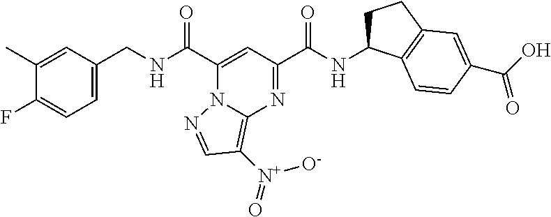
C1(C)=CC(CNC(C2=CC(C(NC3CCC4=C3C=CC(C(=O)O)=C4)=O)=NC3=C([N+]([O-])=O)C=NN23)=O)=CC=C1F
